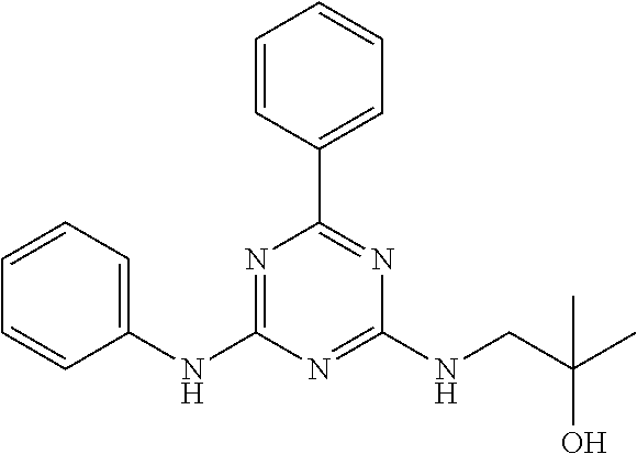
C1=CC(C2=NC(NCC(C)(O)C)=NC(NC3=CC=CC=C3)=N2)=CC=C1
